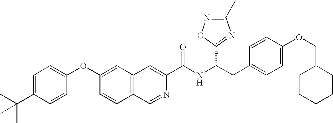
C1=C(C(C)(C)C)C=CC(OC2=CC3=C(C=C2)C=NC(C(NC(CC2=CC=C(OCC4CCCCC4)C=C2)C2=NC(C)=NO2)=O)=C3)=C1
